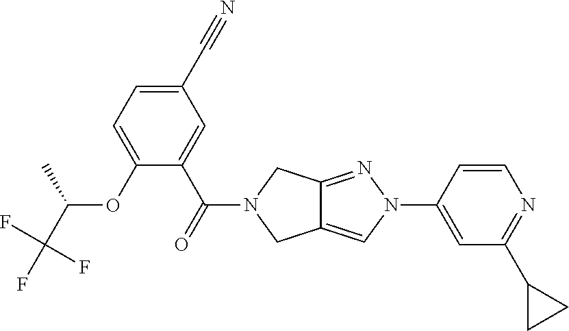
O(C1=CC=C(C#N)C=C1C(=O)N1CC2=CN(C3=CC(C4CC4)=NC=C3)N=C2C1)C(C(F)(F)F)C
